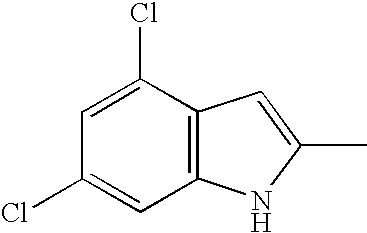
C1=C(Cl)C2=C(C=C1Cl)NC(C)=C2
